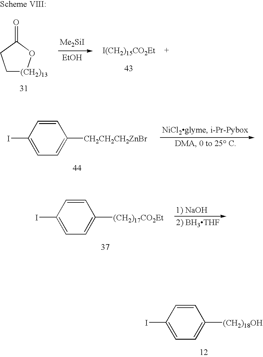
C1=CC(I)=CC=C1[(CH2)18OH].C1=CC(I)=CC=C1[CH2CH2CH2ZnBr].C1=CC(I)=CC=C1[(CH2)17CO2Et].C1[(CH2)13]OC(=O)C1.[I(CH2)15CO2Et].[Me2SiI].[EtOH]
